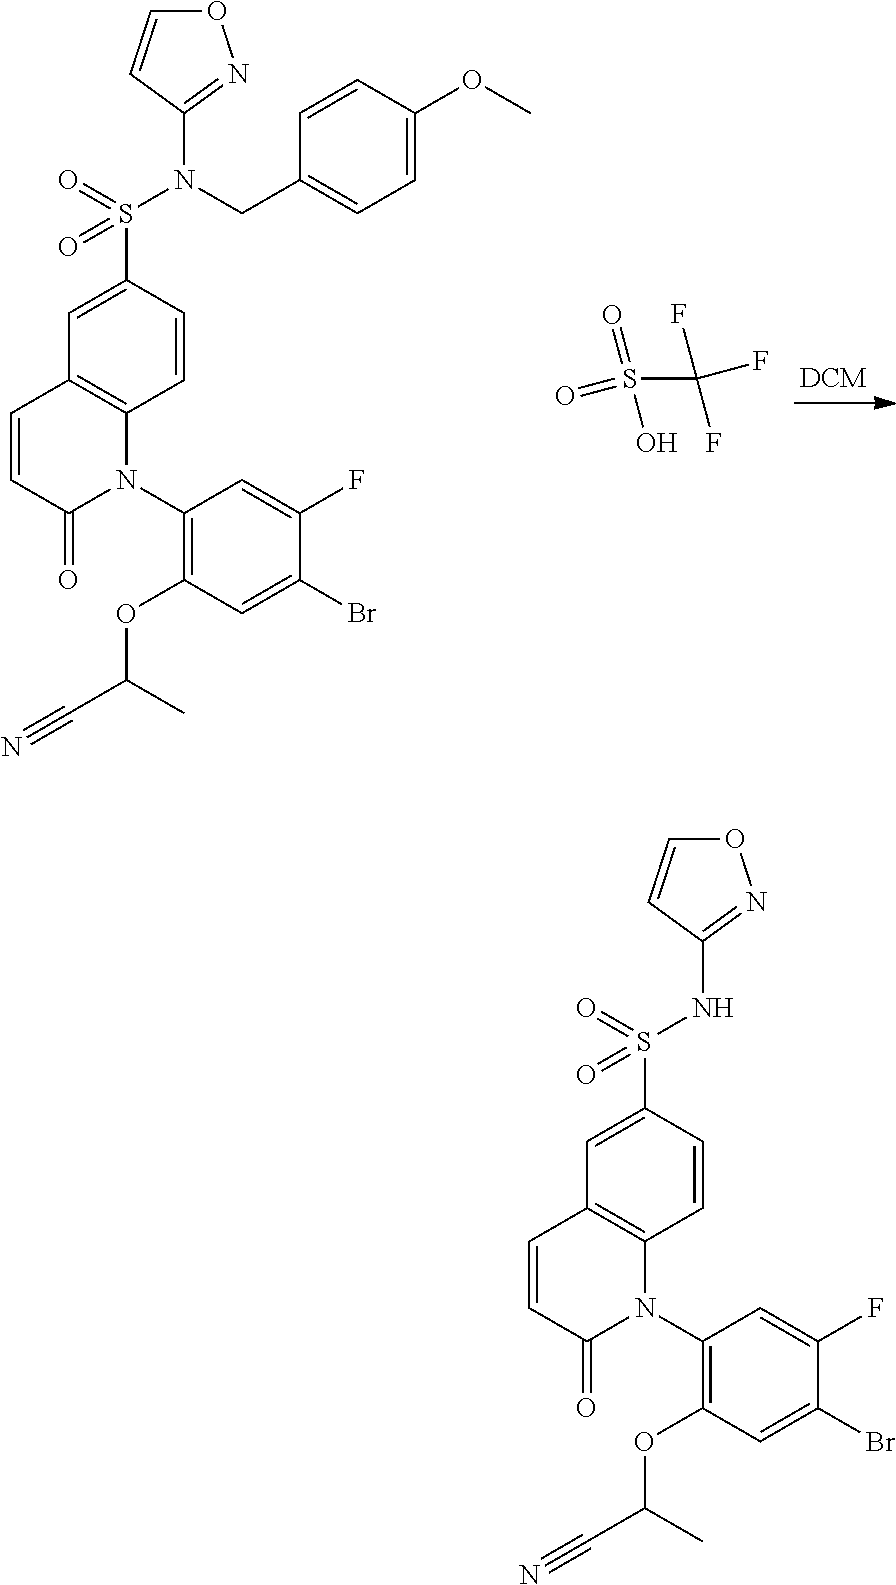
S(C1=CC2=C(C=C1)N(C1=C(OC(C#N)C)C=C(Br)C(F)=C1)C(=O)C=C2)(=O)(=O)NC1=NOC=C1.S(C1=CC2=C(C=C1)N(C1=C(OC(C#N)C)C=C(Br)C(F)=C1)C(=O)C=C2)(=O)(=O)N(CC1=CC=C(OC)C=C1)C1=NOC=C1.FC(F)(F)S(=O)(=O)O
